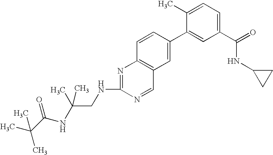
C1(C(=O)NC2CC2)=CC=C(C)C(C2=CC3=C(C=C2)N=C(NCC(NC(C(C)(C)C)=O)(C)C)N=C3)=C1
